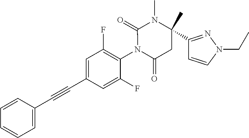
C1=CC(C#CC2=CC(F)=C(N3C(=O)CC(C4=NN(CC)C=C4)(C)N(C)C3=O)C(F)=C2)=CC=C1
